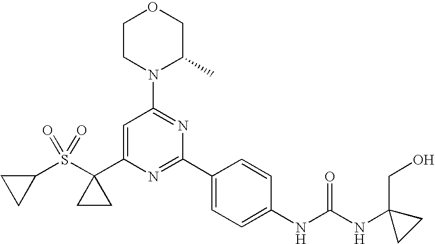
C1=C(C2(S(C3CC3)(=O)=O)CC2)N=C(C2=CC=C(NC(NC3(CO)CC3)=O)C=C2)N=C1N1C(C)COCC1
